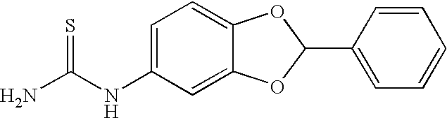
NC(NC1=CC=C2C(=C1)OC(C1=CC=CC=C1)O2)=S
